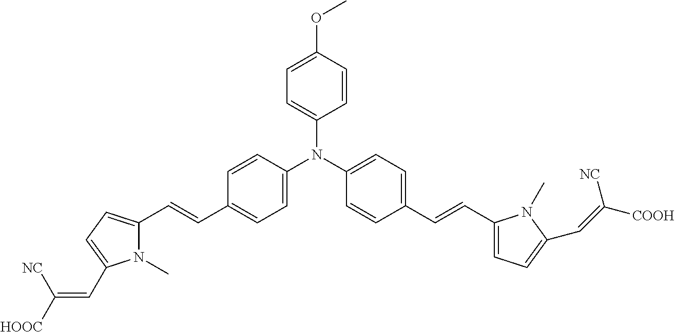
C1=CC(OC)=CC=C1N(C1=CC=C(C=CC2=CC=C(C=C([NC])[HOOC])N2C)C=C1)C1=CC=C(C=CC2=CC=C(C=C([NC])[COOH])N2C)C=C1
